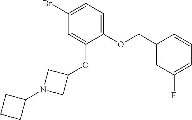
C1(OCC2=CC(F)=CC=C2)=CC=C(Br)C=C1OC1CN(C2CCC2)C1
